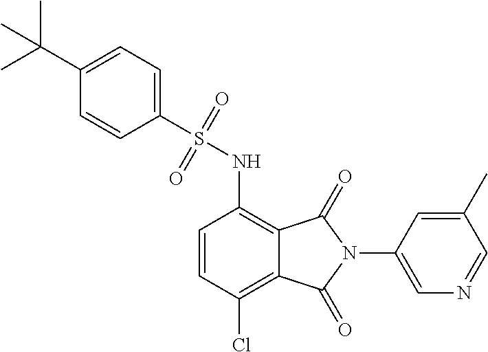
C1=CC(Cl)=C2C(=C1NS(C1=CC=C(C(C)(C)C)C=C1)(=O)=O)C(=O)N(C1=CN=CC(C)=C1)C2=O
